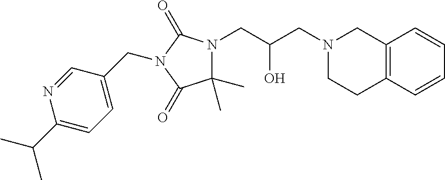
C12=C(C=CC=C1)CCN(CC(CN1C(C)(C)C(=O)N(CC3=CC=C(C(C)C)N=C3)C1=O)O)C2
